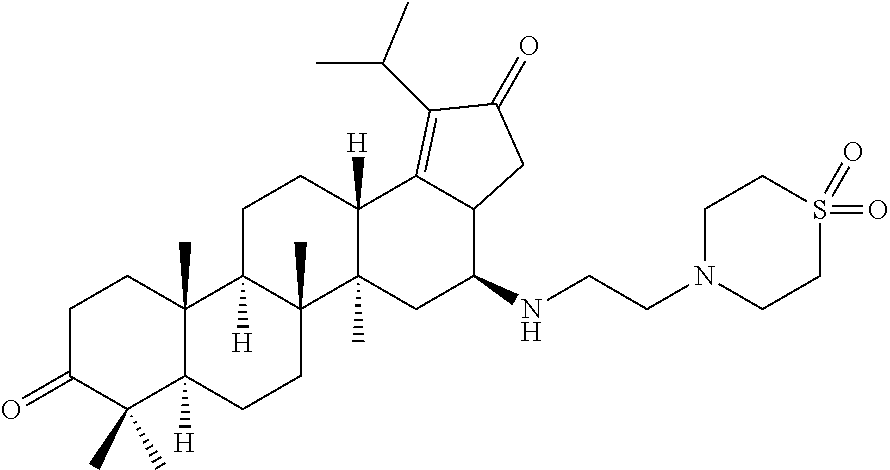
C1C(=O)C(C)(C)C2([H])C(C)(C1)C1([H])C(C)(CC2)C2(C)C([H])(CC1)C1=C(C(C)C)C(=O)CC1C(NCCN1CCS(=O)(=O)CC1)C2
